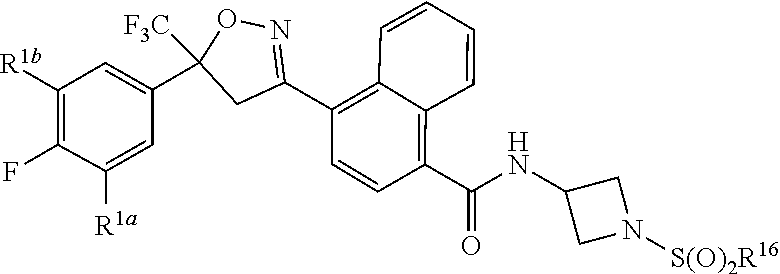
N(C1CN([S(O)2R16])C1)C(C1=C2C(=C(C3=NOC(C4=CC([R1b])=C(F)C([R1a])=C4)([F3C])C3)C=C1)C=CC=C2)=O
